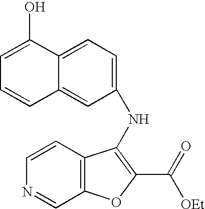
C1=CC2=C(C=N1)OC(C(=O)[OEt])=C2NC1=CC=C2C(=C1)C=CC=C2O
